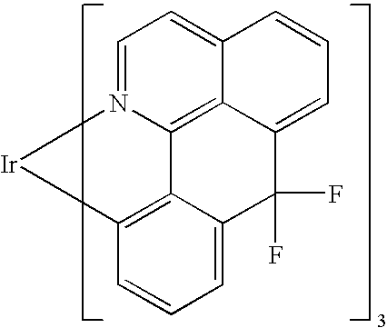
C1=N2C3=C4C(=C1)C=CC=C4C(F)(F)C1=CC=CC(=C31)[Ir]2
